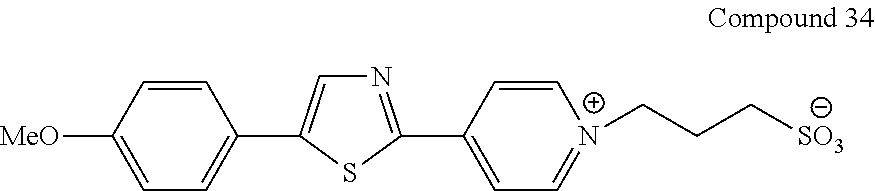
C1=CC([MeO])=CC=C1C1=CN=C(C2=CC=[N+](CCC[SO3])C=C2)S1
